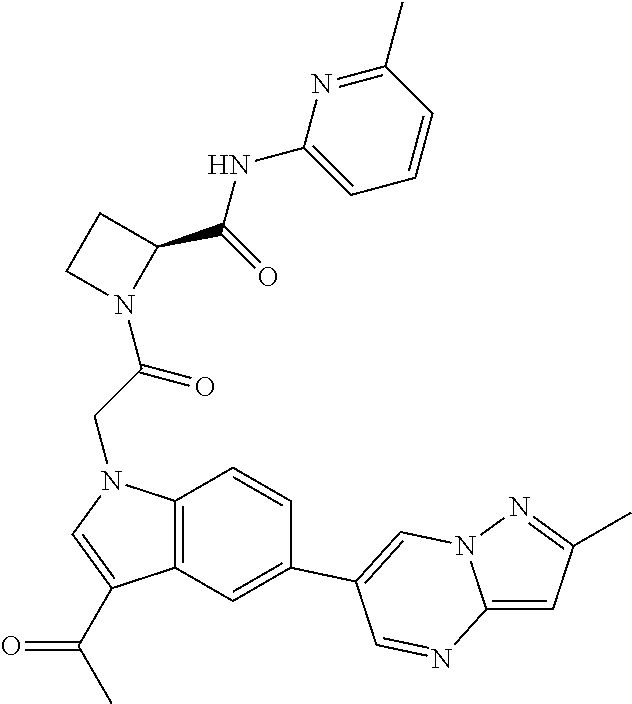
N1(C(CN2C3=C(C(C(C)=O)=C2)C=C(C2=CN4C(=CC(C)=N4)N=C2)C=C3)=O)C(C(NC2=CC=CC(C)=N2)=O)CC1
